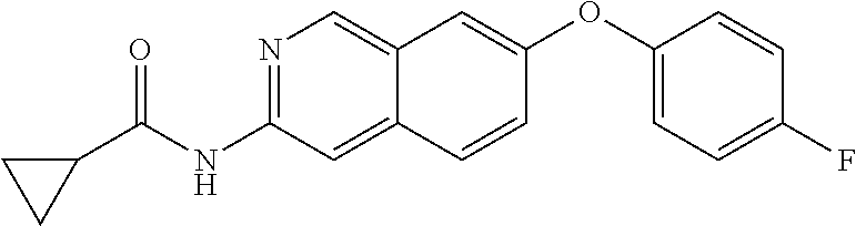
O(C1=CC2=CN=C(NC(=O)C3CC3)C=C2C=C1)C1=CC=C(F)C=C1
